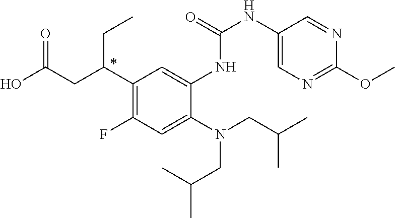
N(CC(C)C)(CC(C)C)C1=CC(F)=C(C(CC(O)=O)CC)C=C1NC(=O)NC1=CN=C(OC)N=C1
